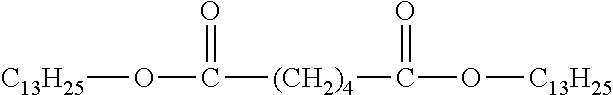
[C13H25]OC([(CH2)4]C(O[C13H25])=O)=O
